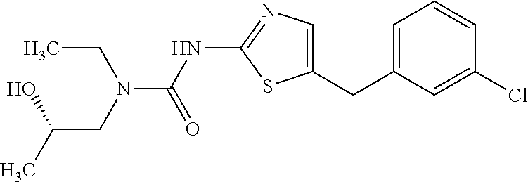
C1=C(CC2=CN=C(NC(=O)N(CC)CC(C)O)S2)C=C(Cl)C=C1
